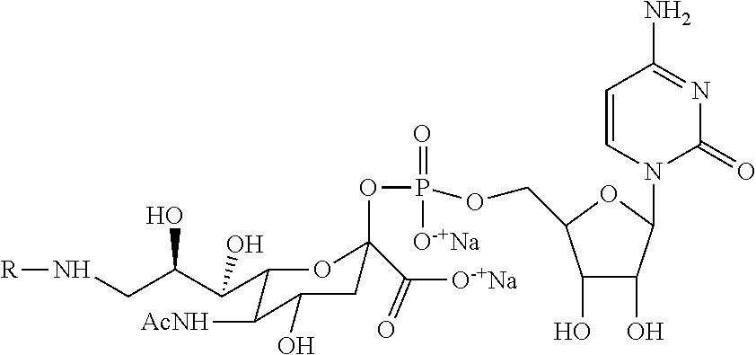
C1(C(C(CN[R])O)O)C([AcNH])C(O)CC(C([O-+Na])=O)(OP(OCC2C(O)C(O)C(N3C(=O)N=C(N)C=C3)O2)(=O)[O-+Na])O1
